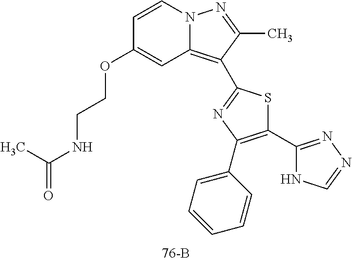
C1=CN2C(=C(C3=NC(C4=CC=CC=C4)=C(C4=NN=CN4)S3)C(C)=N2)C=C1OCCNC(=O)C
